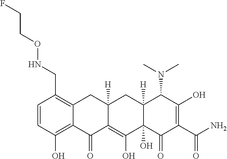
C1=CC(O)=C2C(=C1CNOCCF)CC1([H])C(=C(O)C3(O)C([H])(C1)C(N(C)C)C(O)=C(C(=O)N)C3=O)C2=O
